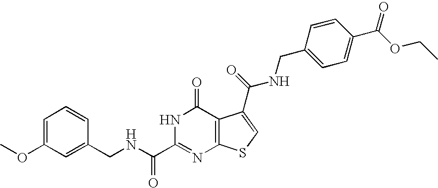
C1(CNC(C2=NC3=C(C(=O)N2)C(C(NCC2=CC=C(C(OCC)=O)C=C2)=O)=CS3)=O)=CC(OC)=CC=C1
